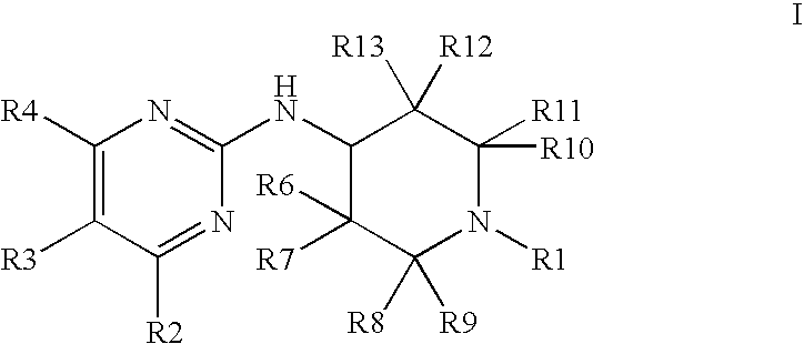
C1([R4])=C([R3])C([R2])=NC(NC2C([R7])([R6])C([R8])([R9])N([R1])C([R11])([R10])C2([R13])[R12])=N1
